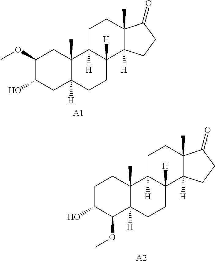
C1(OC)C(O)CC2([H])C(C)(C1)C1([H])C([H])(CC2)C2([H])C(C)(CC1)C(=O)CC2.[A1].C1C(O)C(OC)C2([H])C(C)(C1)C1([H])C([H])(CC2)C2([H])C(C)(CC1)C(=O)CC2.[A2]
